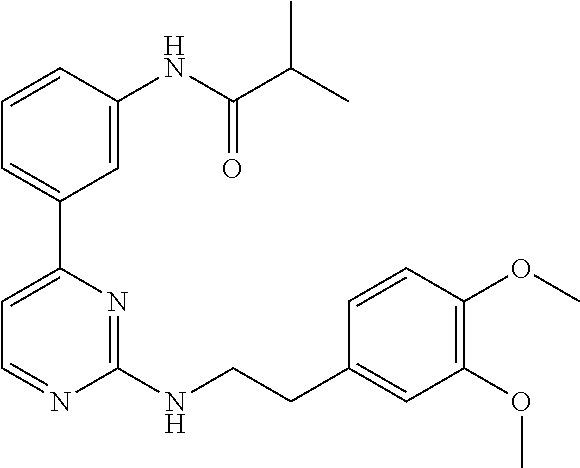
C1=CC(NC(C(C)C)=O)=CC(C2=CC=NC(NCCC3=CC(OC)=C(OC)C=C3)=N2)=C1
